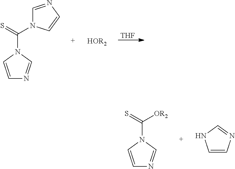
[THF].[HOR2].C1=CN(C(=S)N2C=NC=C2)C=N1.C1=CN(C([OR2])=S)C=N1.C1=CN=CN1
